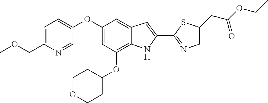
C1=C(COC)N=CC(OC2=CC(OC3CCOCC3)=C3C(=C2)C=C(C2=NCC(CC(OCC)=O)S2)N3)=C1
